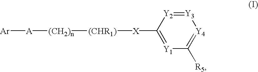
[Ar][A][(CH2)n][(CHR1)][X]C1=[Y1]C([R5])=[Y4][Y3]=[Y2]1
